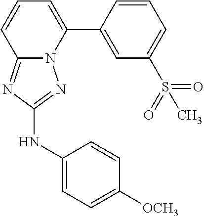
C12=NC(NC3=CC=C([OCH3])C=C3)=NN1C(C1=CC(S(C)(=O)=O)=CC=C1)=CC=C2
